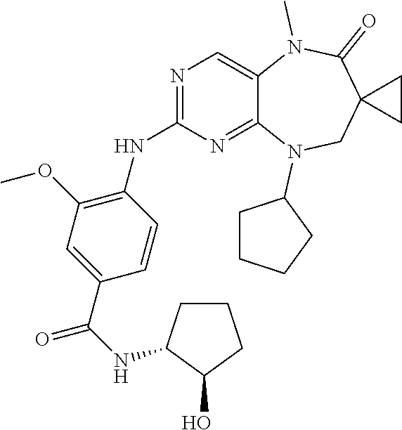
C1(C(NC2CCCC2O)=O)=CC(OC)=C(NC2=NC=C3C(=N2)N(C2CCCC2)CC2(C(=O)N3C)CC2)C=C1
